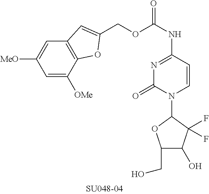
C1=C([OMe])C2=C(C=C1[MeO])C=C(COC(=O)NC1=NC(=O)N(C3OC(CO)C(O)C3(F)F)C=C1)O2
